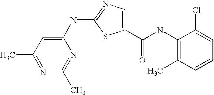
N1=C(C)C=C(NC2=NC=C(C(NC3=C(C)C=CC=C3Cl)=O)S2)N=C1C
